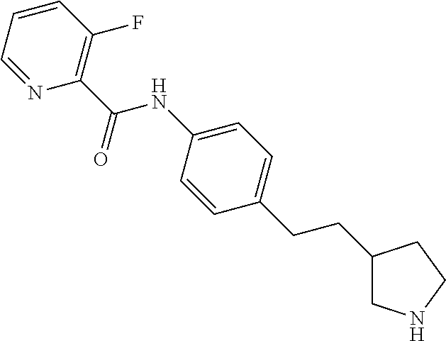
C1(CCC2=CC=C(NC(C3=C(F)C=CC=N3)=O)C=C2)CNCC1
